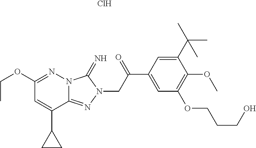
Cl.N12C(=NN(CC(C3=CC(OCCCO)=C(OC)C(C(C)(C)C)=C3)=O)C1=N)C(C1CC1)=CC(OCC)=N2
